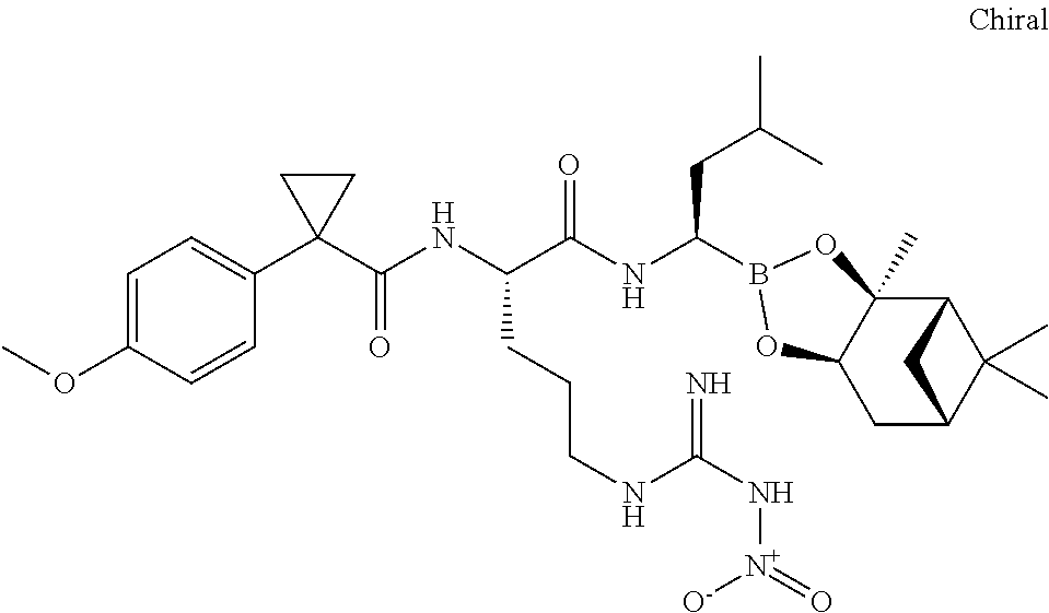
C12C3(C)C(CC(C1(C)C)C2)OB(C(NC(C(NC(=O)C1(C2=CC=C(OC)C=C2)CC1)CCCNC(N[N+](=O)[O-])=N)=O)CC(C)C)O3
